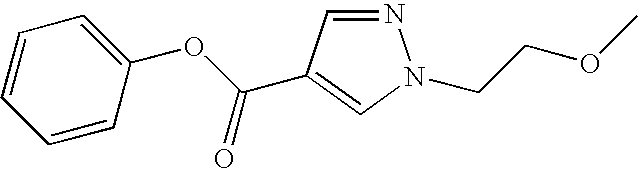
C1=CC=CC(OC(C2=CN(CCOC)N=C2)=O)=C1
